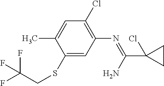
C1(Cl)=C(N=C(C2(Cl)CC2)N)C=C(SCC(F)(F)F)C(C)=C1
